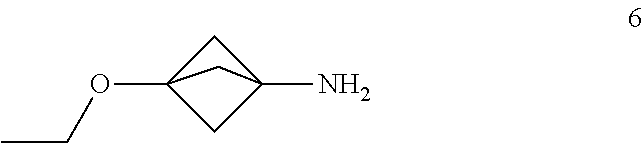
C12(OCC)CC(N)(C1)C2
